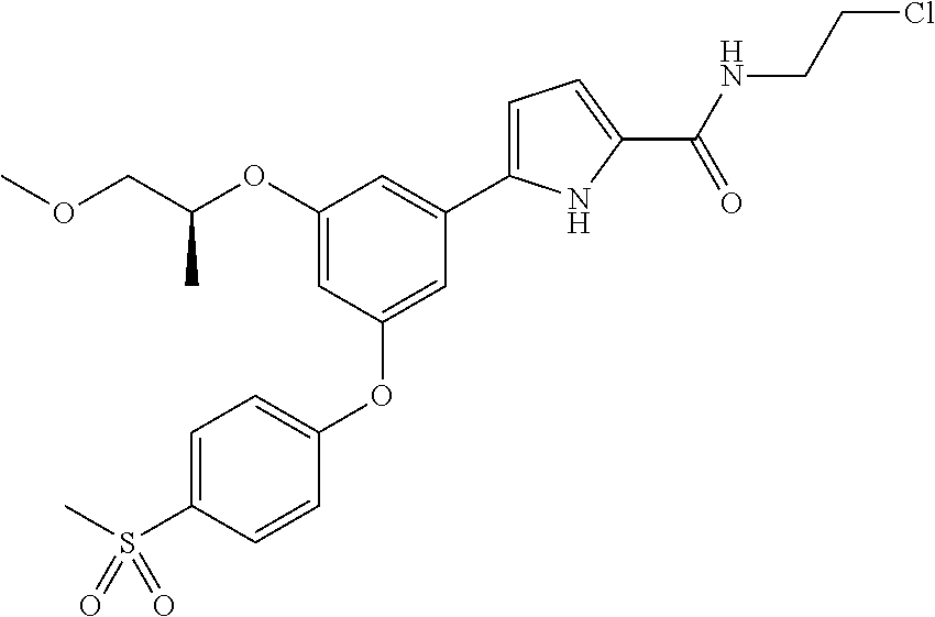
C1(OC(COC)C)=CC(OC2=CC=C(S(C)(=O)=O)C=C2)=CC(C2=CC=C(C(NCCCl)=O)N2)=C1
